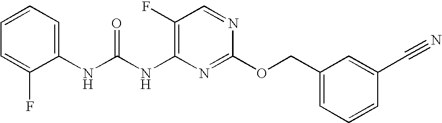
C1(F)=C(NC(NC2=CC=CC=C2F)=O)N=C(OCC2=CC=CC(C#N)=C2)N=C1
